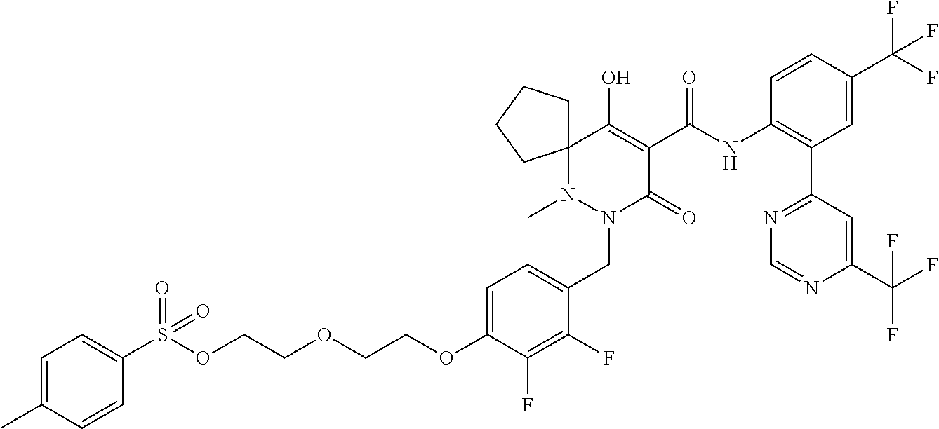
C12(N(C)N(CC3=CC=C(OCCOCCOS(C4=CC=C(C)C=C4)(=O)=O)C(F)=C3F)C(=O)C(C(NC3=C(C4=NC=NC(C(F)(F)F)=C4)C=C(C(F)(F)F)C=C3)=O)=C1O)CCCC2
